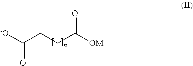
[-O]C(CCC([OM])=O)=O
